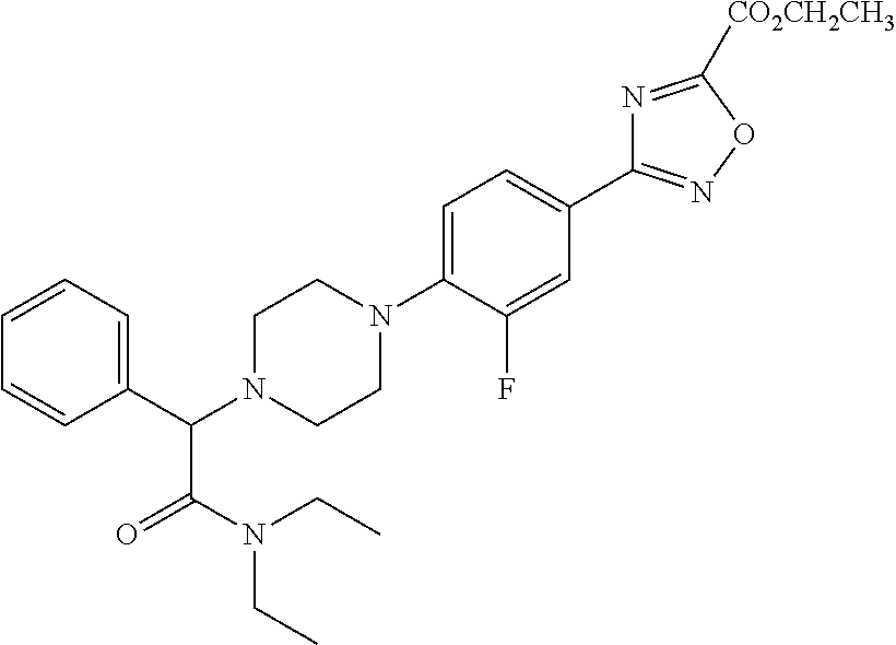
C1(C(N2CCN(C3=CC=C(C4=NOC([CO2CH2CH3])=N4)C=C3F)CC2)C(N(CC)CC)=O)=CC=CC=C1
